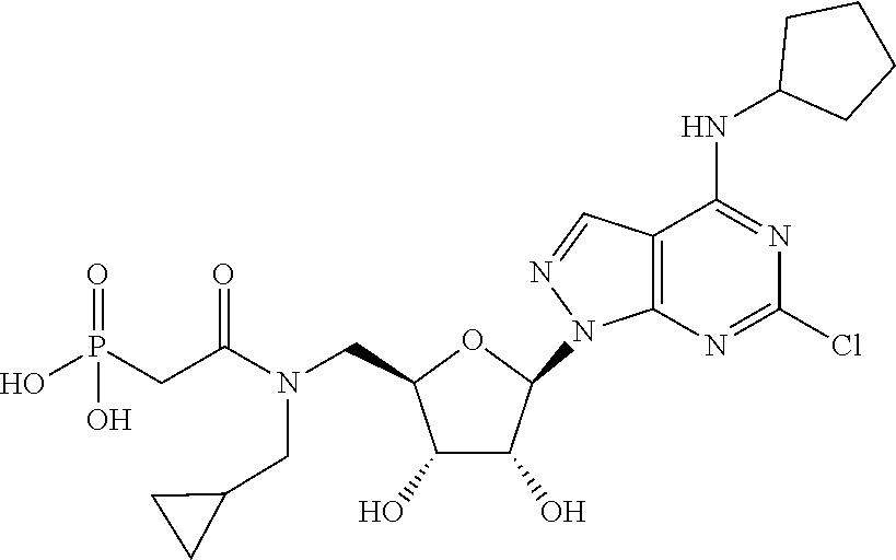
O1C(CN(C(CP(O)(=O)O)=O)CC2CC2)C(O)C(O)C1N1N=CC2=C1N=C(Cl)N=C2NC1CCCC1
